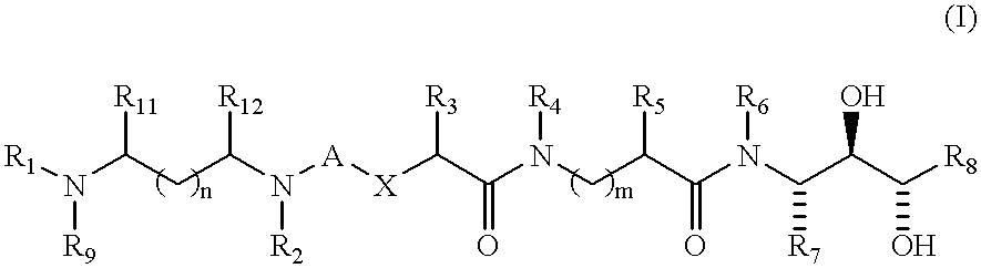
[R1]N(C(CC(N([A][X]C(C(N(CC(C(N(C(C(C([R8])O)O)[R7])[R6])=O)[R5])[R4])=O)[R3])[R2])[R12])[R11])[R9]
